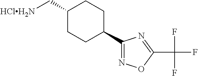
C1CC(C[HClH2N])CCC1C1=NOC(C(F)(F)F)=N1
